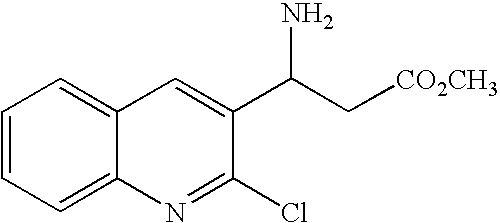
C12=CC=CC=C1N=C(Cl)C(C(C[CO2CH3])N)=C2
